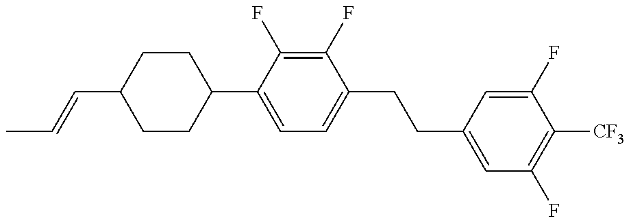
C1CC(C2=CC=C(CCC3=CC(F)=C([CF3])C(F)=C3)C(F)=C2F)CCC1C=CC
